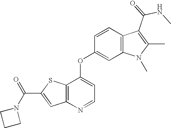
N1(C(=O)C2=CC3=C(S2)C(OC2=CC4=C(C=C2)C(C(NC)=O)=C(C)N4C)=CC=N3)CCC1
